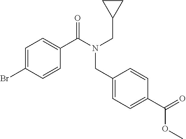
BrC1=CC=C(C(N(CC2CC2)CC2=CC=C(C(=O)OC)C=C2)=O)C=C1
